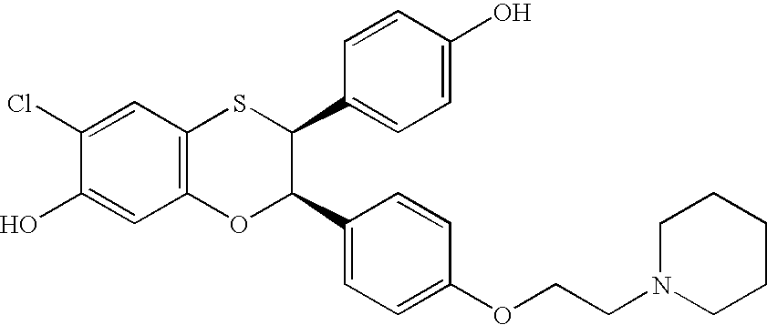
C1(Cl)=CC2=C(C=C1O)OC(C1=CC=C(OCCN3CCCCC3)C=C1)C(C1=CC=C(O)C=C1)S2
